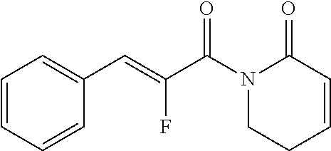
C1=CC=CC(C=C(C(N2CCC=CC2=O)=O)F)=C1
